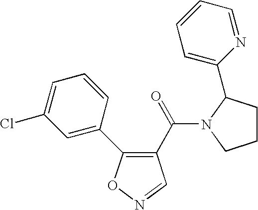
C1(C(=O)N2C(C3=CC=CC=N3)CCC2)=C(C2=CC(Cl)=CC=C2)ON=C1
